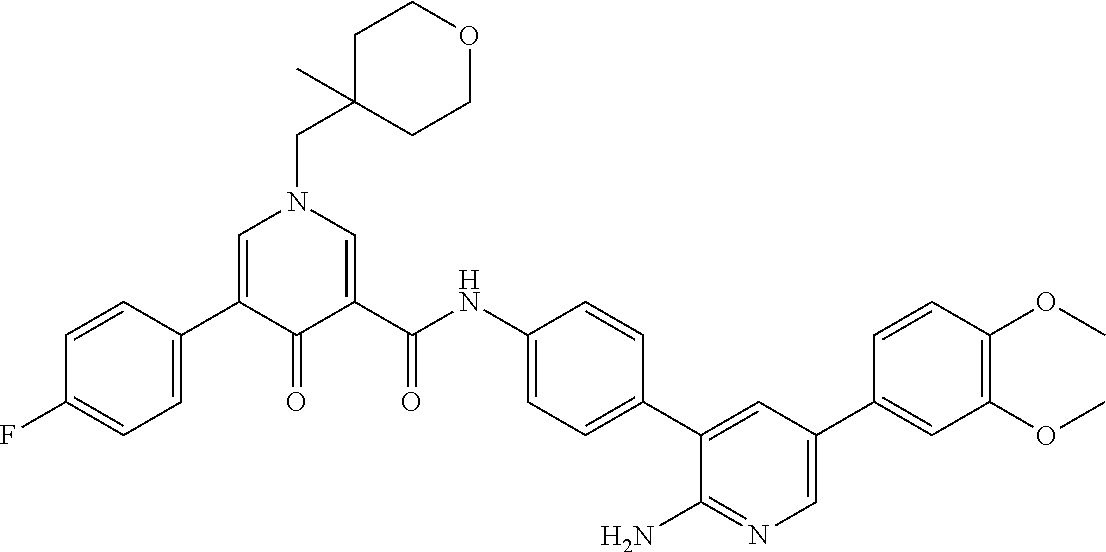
C1=C(C2=CC=C(F)C=C2)C(=O)C(C(NC2=CC=C(C3=CC(C4=CC(OC)=C(OC)C=C4)=CN=C3N)C=C2)=O)=CN1CC1(C)CCOCC1
